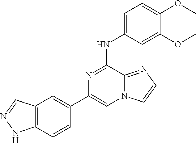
C12=C(C=CC(C3=CN4C(=NC=C4)C(NC4=CC=C(OC)C(OC)=C4)=N3)=C1)NN=C2
